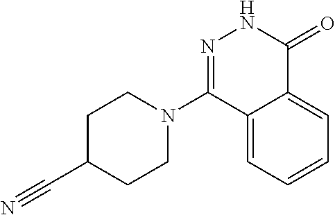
N1(C2=NNC(=O)C3=CC=CC=C23)CCC(C#N)CC1
